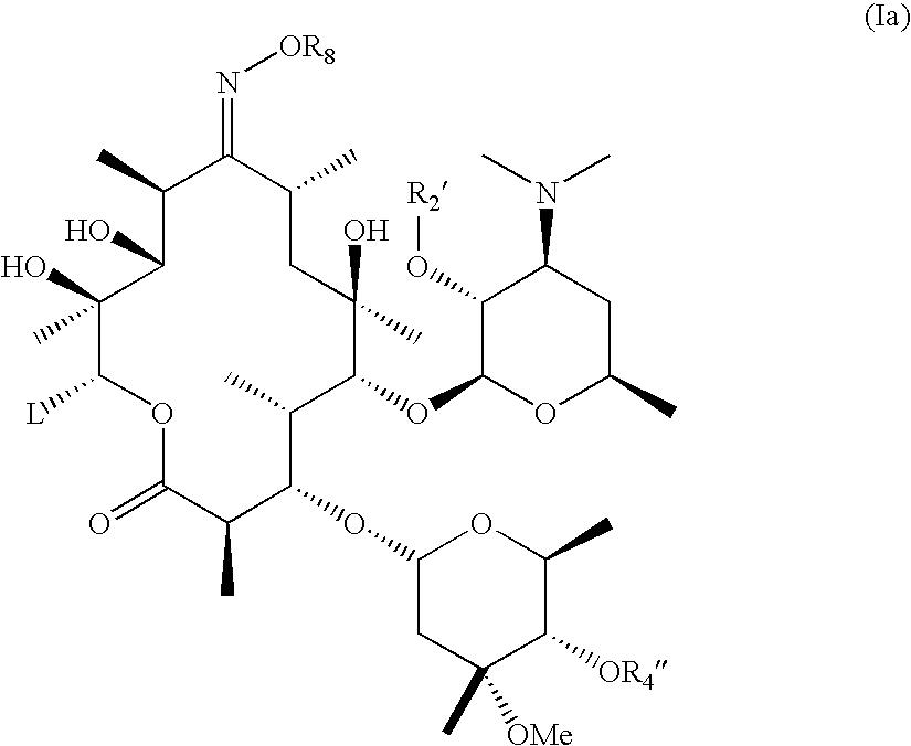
O1C(=O)C(C)C(OC2CC(C)([OMe])C([OR4])C(C)O2)C(C)C(OC2OC(C)CC(N(C)C)C2O[R2])C(C)(O)CC(C)C(=N[OR8])C(C)C(O)C(C)(O)C1[L]
